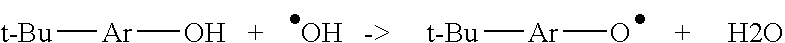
[t-Bu][Ar][OH   +     OH   ->     t-Bu][Ar][O      +     H2O]
